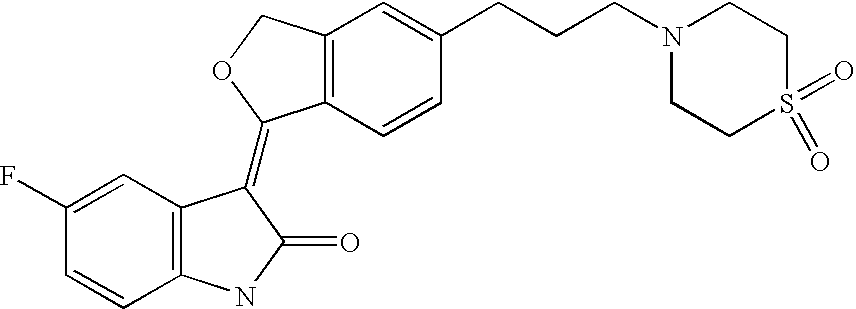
C12=C(C=CC(CCCN3CCS(=O)(=O)CC3)=C1)C(=C1C3=C(C=CC(F)=C3)NC1=O)OC2
